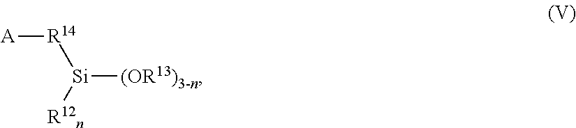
[(OR13)3-n][Si]([R12n])[R14][A]
